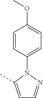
C1=C(C)N(C2=CC=C(OC)C=C2)N=C1
